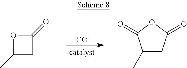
[CO].O1C(C)CC1=O.C1(C)CC(=O)OC1=O
